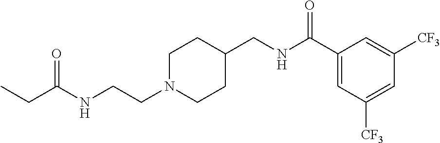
N(CCN1CCC(CNC(C2=CC([CF3])=CC([CF3])=C2)=O)CC1)C(CC)=O
